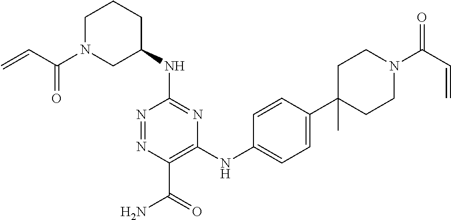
C1(NC2CCCN(C(C=C)=O)C2)=NC(NC2=CC=C(C3(C)CCN(C(C=C)=O)CC3)C=C2)=C(C(=O)N)N=N1
